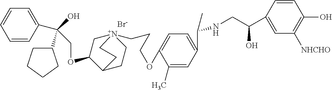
[Br-].C(OC1C[N+]2(CCCOC3=CC=C(C(C)NCC(C4=CC([NHCHO])=C(O)C=C4)O)C=C3C)CCC1CC2)C(O)(C1CCCC1)C1=CC=CC=C1
